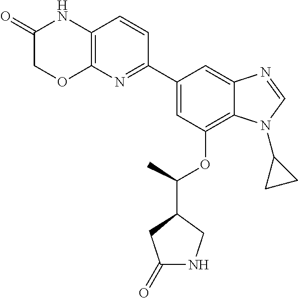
C1(C2=NC3=C(C=C2)NC(=O)CO3)=CC(OC(C2CC(=O)NC2)C)=C2C(=C1)N=CN2C1CC1
